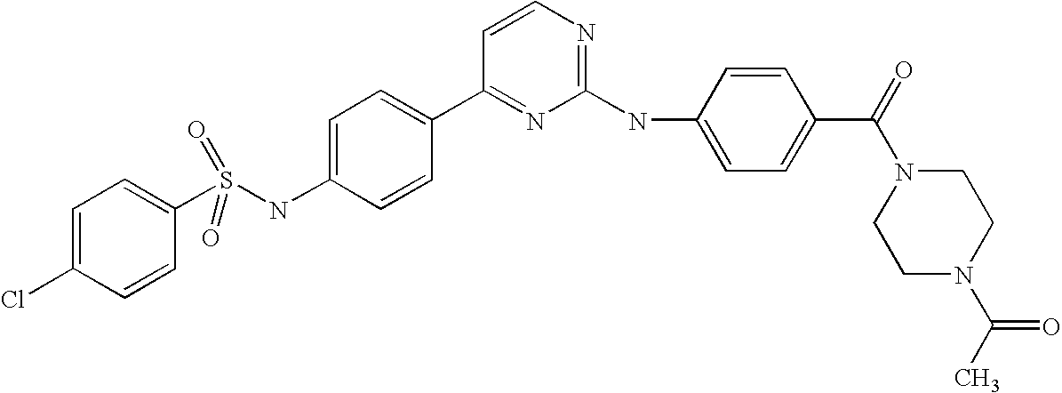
C1=C(Cl)C=CC(S(NC2=CC=C(C3=NC(NC4=CC=C(C(=O)N5CCN(C(C)=O)CC5)C=C4)=NC=C3)C=C2)(=O)=O)=C1
